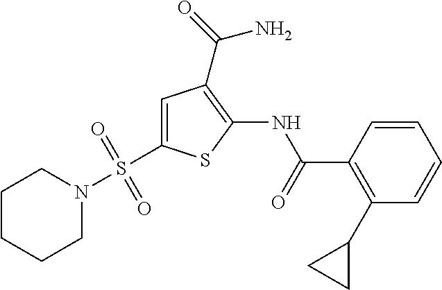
C1=C(S(N2CCCCC2)(=O)=O)SC(NC(=O)C2=C(C3CC3)C=CC=C2)=C1C(=O)N
